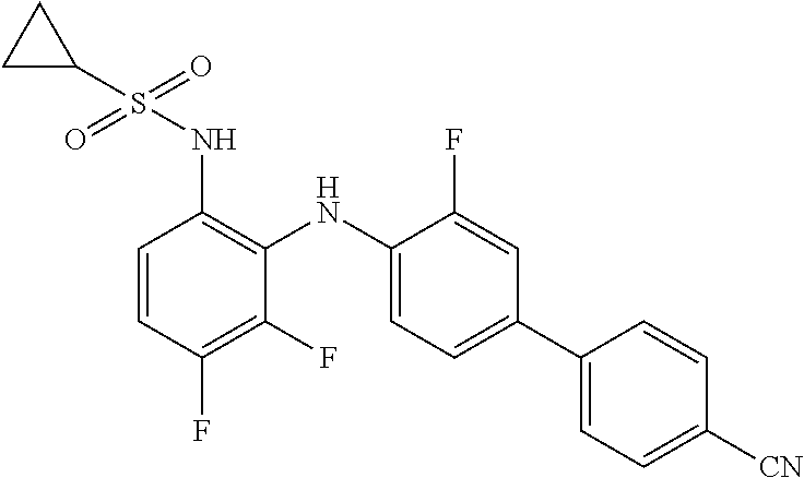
C1(NS(=O)(=O)C2CC2)=C(NC2=CC=C(C3=CC=C([CN])C=C3)C=C2F)C(F)=C(F)C=C1
